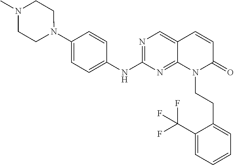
N1(C2=CC=C(NC3=NC=C4C(=N3)N(CCC3=CC=CC=C3C(F)(F)F)C(=O)C=C4)C=C2)CCN(C)CC1
